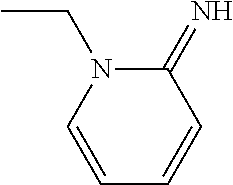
C1(=N)N(CC)C=CC=C1
